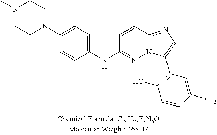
C1=CC2=NC=C(C3=C(O)C=CC([CF3])=C3)N2N=C1NC1=CC=C(N2CCN(C)CC2)C=C1
